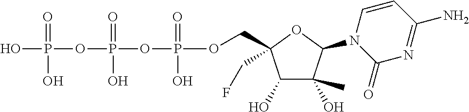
C1(O)C(O)(C)C(N2C(=O)N=C(N)C=C2)OC1(CF)COP(OP(OP(O)(=O)O)(=O)O)(=O)O
